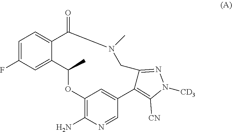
C1=C(F)C=C2C(=C1)C(=O)N(C)CC1=NN([CD3])C([CN])=C1C1=CC(=C(N)N=C1)OC2C
